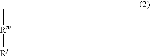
C[Rm][Rf]
